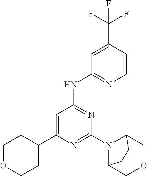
C1=C(C2CCOCC2)N=C(N2C3COCC2CC3)N=C1NC1=NC=CC(C(F)(F)F)=C1
